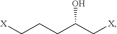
OC(C[X])CCC[X]
